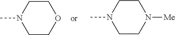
C1CN(C)CCO1.C1CN(C)CCN1[Me]
